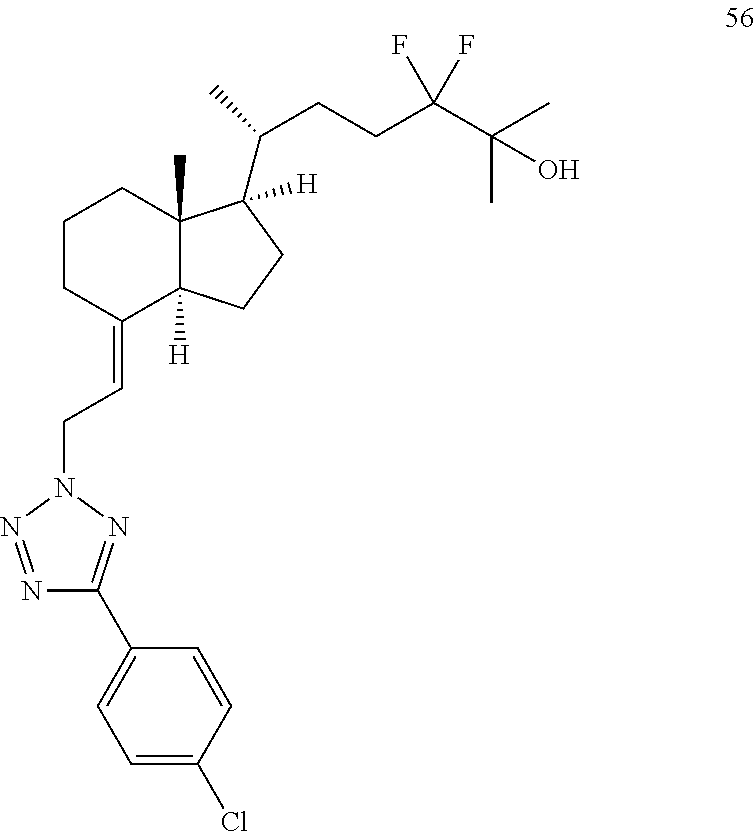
C1CC(=CCN2N=C(C3=CC=C(Cl)C=C3)N=N2)C2([H])C(C)(C1)C(C(C)CCC(C(C)(C)O)(F)F)([H])CC2
